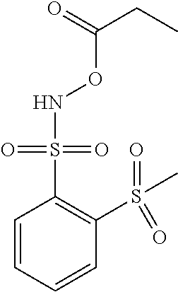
N(OC(=O)CC)S(C1=C(S(C)(=O)=O)C=CC=C1)(=O)=O
